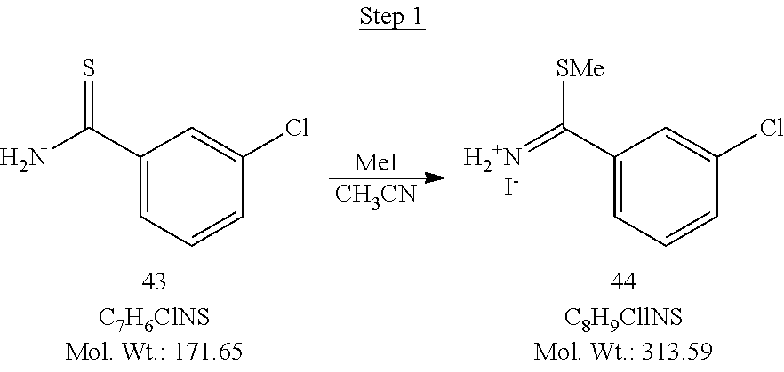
NC(C1=CC=CC(Cl)=C1)=S.[MeI].[CH3CN].[H2+N]=C(C1=CC=CC(Cl)=C1)[SMe].[I-]
